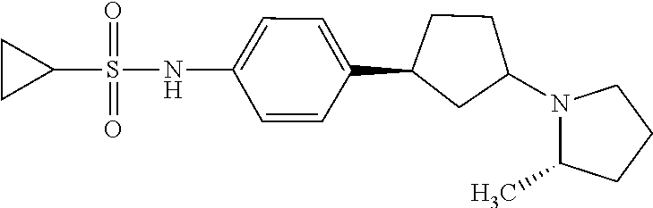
N(S(=O)(=O)C1CC1)C1=CC=C(C2CC(N3C(C)CCC3)CC2)C=C1
